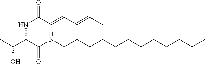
C(C(C(NCCCCCCCCCCCC)=O)NC(C=CC=CC)=O)(O)C
